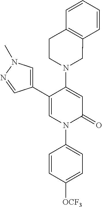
C1=C(N2CCC3=C(C2)C=CC=C3)C(C2=CN(C)N=C2)=CN(C2=CC=C([OCF3])C=C2)C1=O
